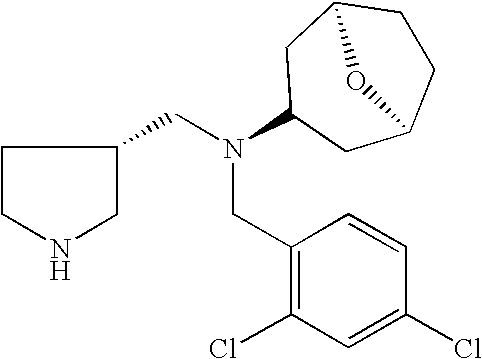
C1CNCC1CN(CC1=C(Cl)C=C(Cl)C=C1)C1CC2CCC(C1)O2
